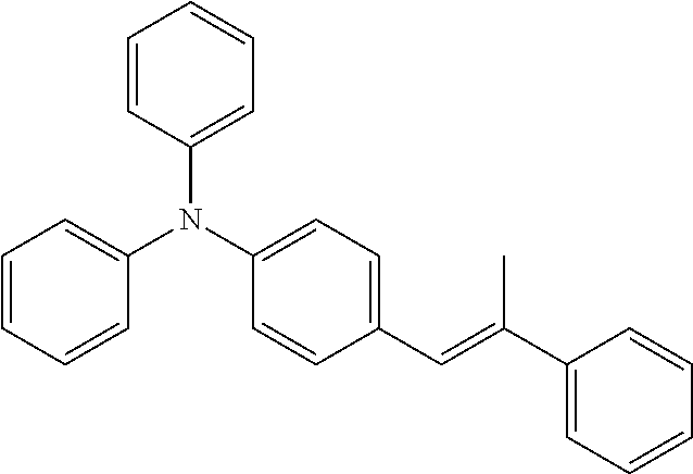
C1=CC(N(C2=CC=C(C=C(C3=CC=CC=C3)C)C=C2)C2=CC=CC=C2)=CC=C1
